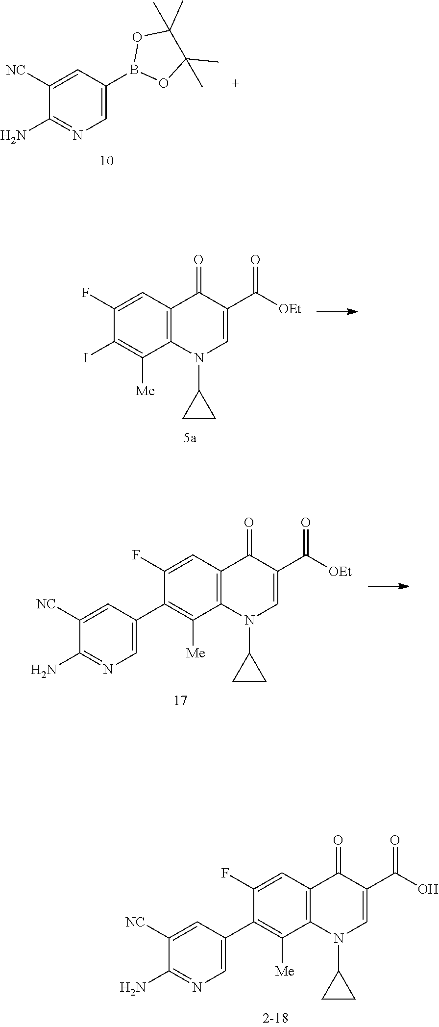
C12=C(N(C3CC3)C=C(C(=O)[OEt])C1=O)C([Me])=C(I)C(F)=C2.C12=C(N(C3CC3)C=C(C(=O)[OEt])C1=O)C([Me])=C(C1=CN=C(N)C([NC])=C1)C(F)=C2.C12=C(N(C3CC3)C=C(C(=O)O)C1=O)C([Me])=C(C1=CN=C(N)C([NC])=C1)C(F)=C2.C1=C(B2OC(C)(C)C(C)(C)O2)C=C([NC])C(N)=N1
